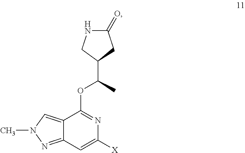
C12=CN(C)N=C1C=C([X])N=C2OC(C1CC(=O)NC1)C
